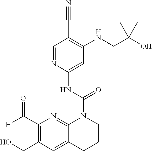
C1(C([H])=O)=C(CO)C=C2C(=N1)N(C(NC1=CC(NCC(C)(C)O)=C(C#N)C=N1)=O)CCC2
